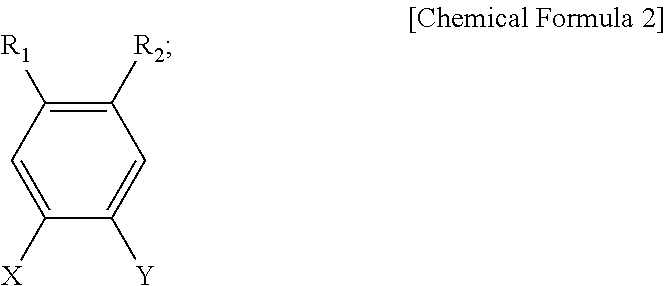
C1([R2])=C([R1])C=C([X])C([Y])=C1
